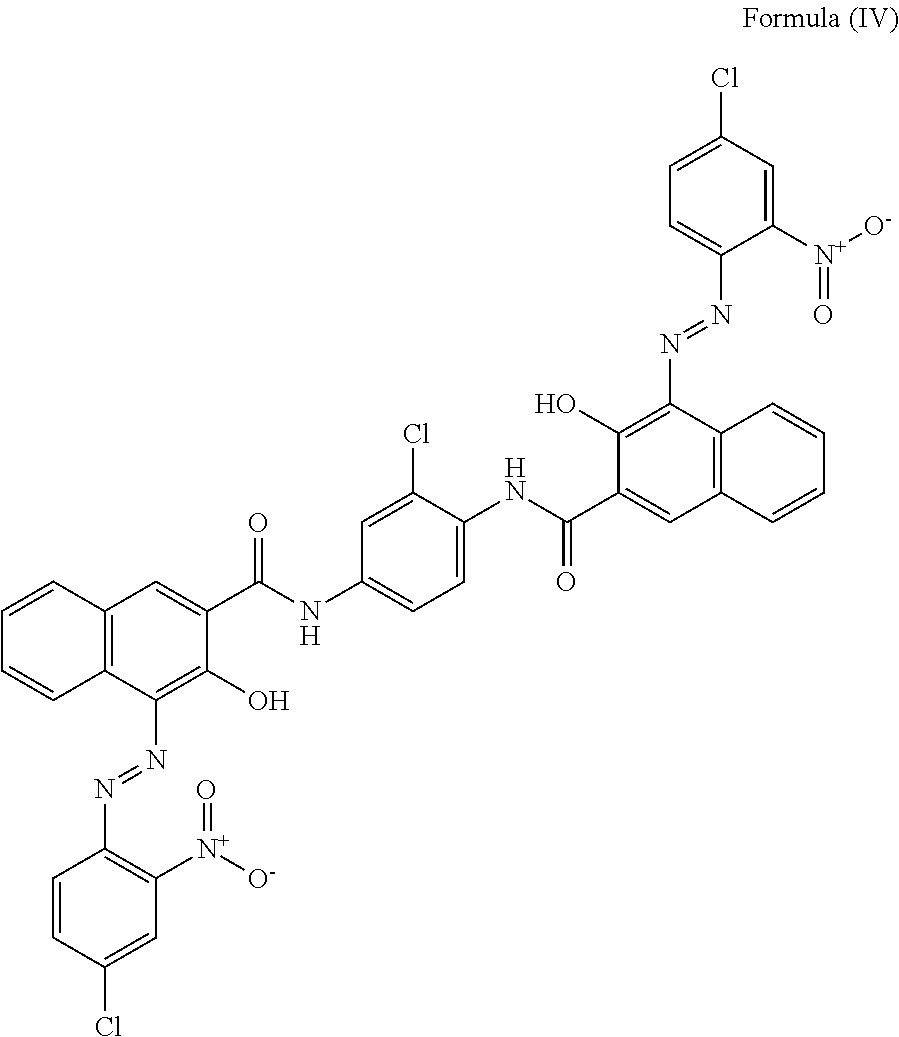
C1=CC(Cl)=CC([N+](=O)[O-])=C1N=NC1=C(O)C(C(=O)NC2=CC=C(NC(C3=CC4=C(C(N=NC5=CC=C(Cl)C=C5[N+](=O)[O-])=C3O)C=CC=C4)=O)C(Cl)=C2)=CC2=C1C=CC=C2
